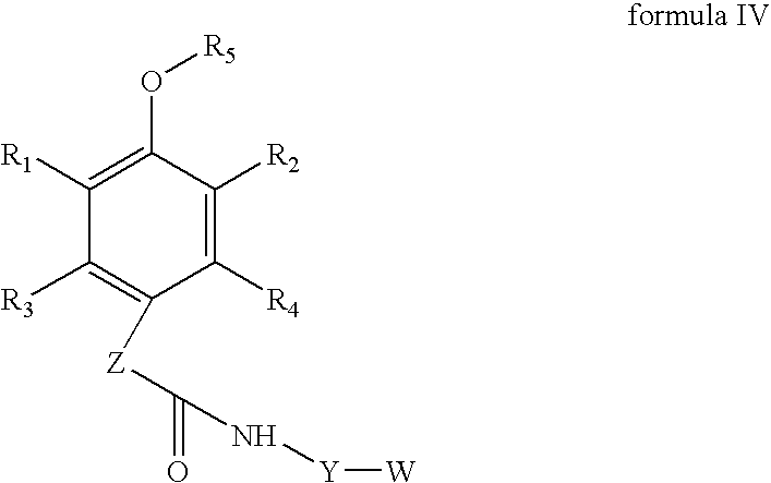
C1([R1])=C(O[R5])C([R2])=C([R4])C([Z]C(=O)N[Y][W])=C1[R3]
